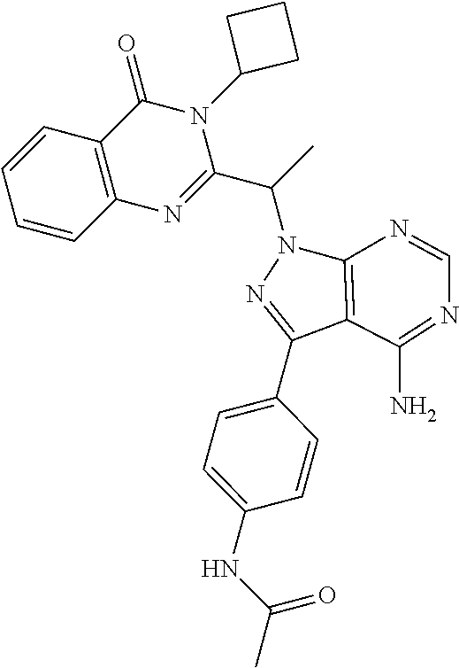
C1=CC2=C(C=C1)C(=O)N(C1CCC1)C(C(C)N1N=C(C3=CC=C(NC(C)=O)C=C3)C3=C1N=CN=C3N)=N2
